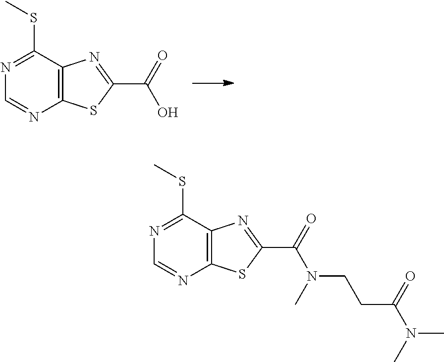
C12=C(C(SC)=NC=N1)N=C(C(=O)O)S2.C12=C(C(SC)=NC=N1)N=C(C(=O)N(C)CCC(N(C)C)=O)S2
